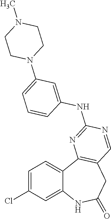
C12=CC(Cl)=CC=C1C1=C(CC(=O)N2)C=NC(NC2=CC(N3CCN(C)CC3)=CC=C2)=N1
